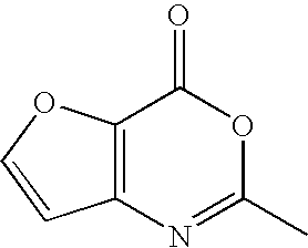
C12=C(C(=O)OC(C)=N1)OC=C2
